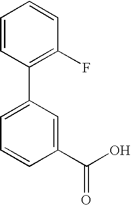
C1(C2=CC=CC(C(O)=O)=C2)=C(F)C=CC=C1
